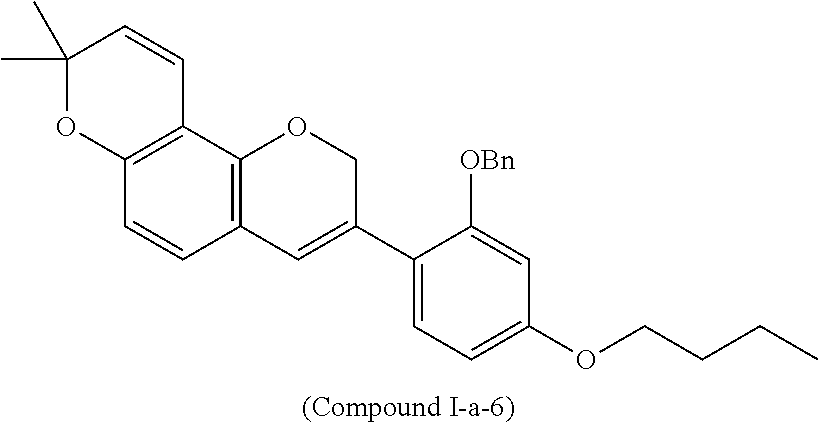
C12=C(C3=C(C=C1)C=C(C1=CC=C(OCCCC)C=C1[OBn])CO3)C=CC(C)(C)O2
